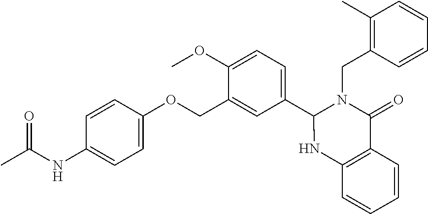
C1=C(NC(C)=O)C=CC(OCC2=CC(C3N(CC4=C(C)C=CC=C4)C(=O)C4=C(N3)C=CC=C4)=CC=C2OC)=C1
